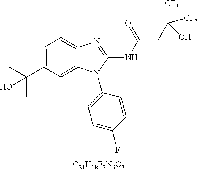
C1=C(C(C)(C)O)C=C2C(=C1)N=C(NC(CC([CF3])([CF3])O)=O)N2C1=CC=C(F)C=C1
